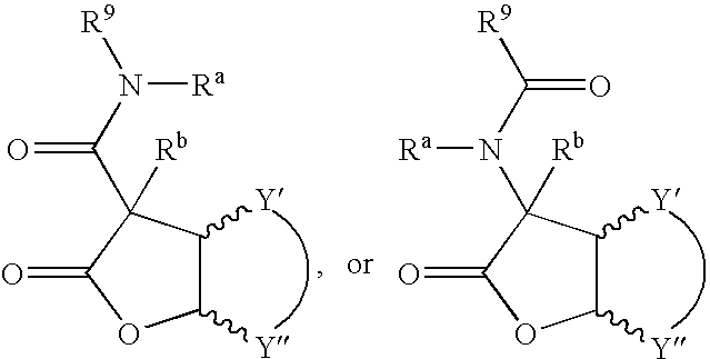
N([Ra])(C(=O)C1([Rb])C([Y])C([Y])OC1=O)[R9].C(=O)(N([Ra])C1([Rb])C([Y])C([Y])OC1=O)[R9]
